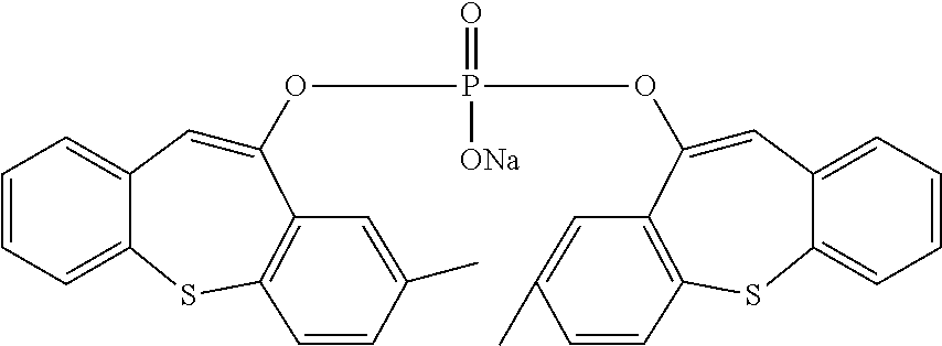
C1=C(OP([ONa])(=O)OC2=CC3=CC=CC=C3SC3=C2C=C(C)C=C3)C2=C(SC3=CC=CC=C13)C=CC(C)=C2
